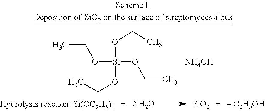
[SiO2].O([Si](OCC)(OCC)OCC)CC.[NH4OH]
